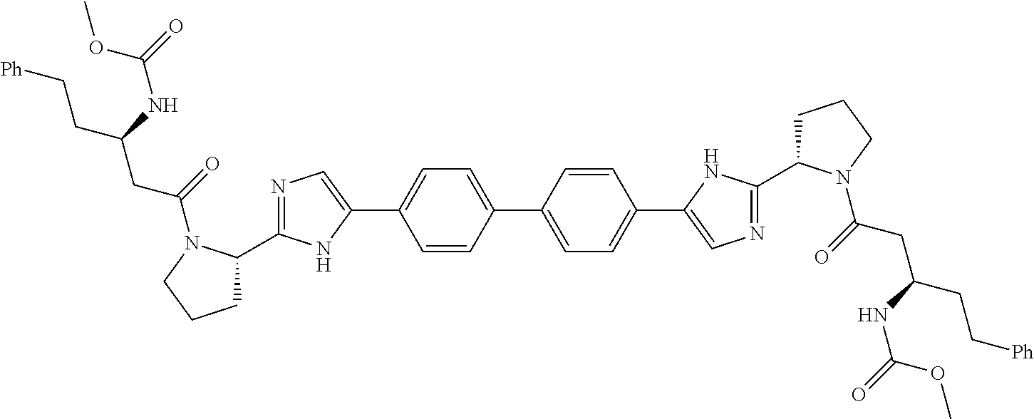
C1=CC(C2=CC=C(C3=CN=C(C4CCCN4C(CC(CC[Ph])NC(OC)=O)=O)N3)C=C2)=CC=C1C1=CN=C(C2CCCN2C(CC(CC[Ph])NC(OC)=O)=O)N1
